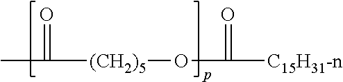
CC([(CH2)5]OC([C15H31-n])=O)=O
